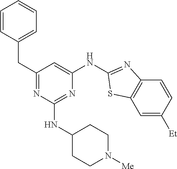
C1=CC=CC=C1CC1=NC(NC2CCN([Me])CC2)=NC(NC2=NC3=C(C=C([Et])C=C3)S2)=C1
